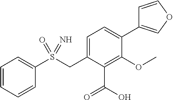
C1=CC=CC(S(CC2=CC=C(C3=COC=C3)C(OC)=C2C(O)=O)(=O)=N)=C1
